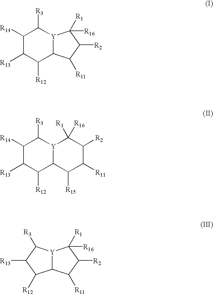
C1([R14])C([R13])C([R12])C2[Y](C1[R3])C([R1])([R16])C([R2])C2[R11].C1([R14])C([R13])C([R12])C2[Y](C1[R3])C([R1])([R16])C([R2])C([R11])C2[R15].[Y]12C(C([R11])C([R2])C1([R1])[R16])C([R12])C([R13])C2[R3]
